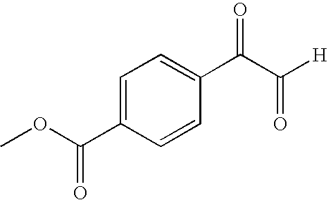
C1=C(C(OC)=O)C=CC(C(C([H])=O)=O)=C1
